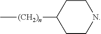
C1CNCCC1[(CH2)n]C
